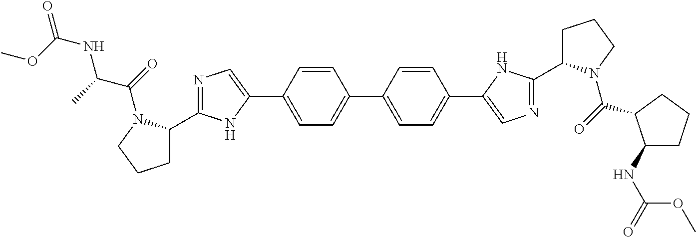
C1=C(C2=CN=C(C3CCCN3C(=O)C(NC(=O)OC)C)N2)C=CC(C2=CC=C(C3=CN=C(C4CCCN4C(=O)C4C(NC(=O)OC)CCC4)N3)C=C2)=C1
